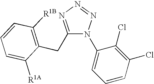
C1(CC2=C([R1B])C=CC=C2[R1A])=NN=NN1C1=CC=CC(Cl)=C1Cl
